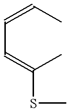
C(C=C(C)SC)=CC
